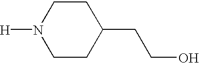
C1CC(CCO)CCN1[H]
